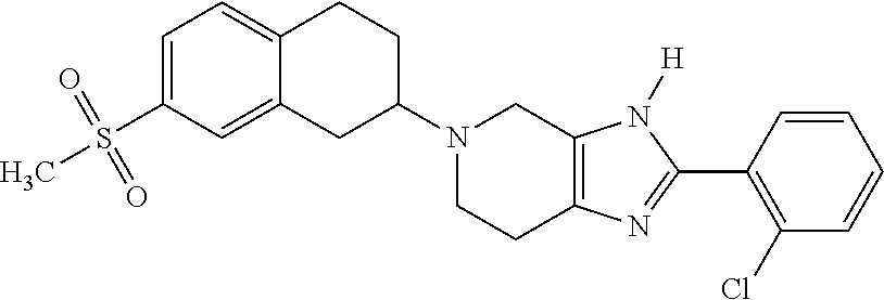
C12=CC=C(S(C)(=O)=O)C=C1CC(N1CCC3=C(C1)N([H])C(C1=C(Cl)C=CC=C1)=N3)CC2
